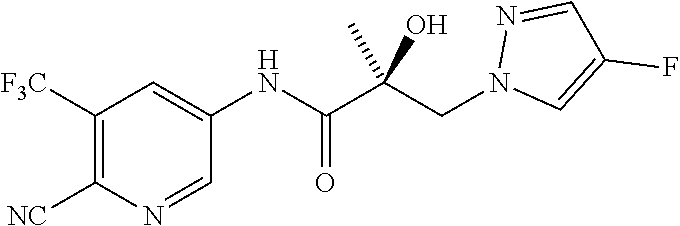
C1=NC([NC])=C([F3C])C=C1NC(C(CN1C=C(F)C=N1)(C)O)=O
